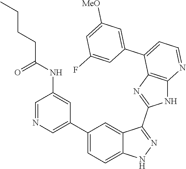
C1=NC=C(C2=CC=C3C(=C2)C(C2=NC4=C(N2)N=CC=C4C2=CC([MeO])=CC(F)=C2)=NN3)C=C1NC(CCCC)=O
